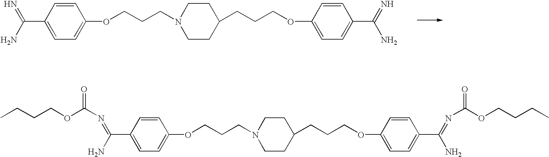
C1=CC(C(N)=N)=CC=C1OCCCN1CCC(CCCOC2=CC=C(C(=N)N)C=C2)CC1.C1=CC(C(N)=NC(=O)OCCCC)=CC=C1OCCCN1CCC(CCCOC2=CC=C(C(=NC(=O)OCCCC)N)C=C2)CC1
